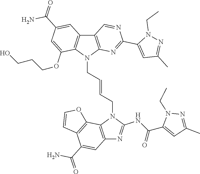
C12=C(N(CC=CCN3C4=C(C5=C3C(OCCCO)=CC(C(=O)N)=C5)C=NC(C3=CC(C)=NN3CC)=N4)C(NC(C3=CC(C)=NN3CC)=O)=N1)C1=C(C(C(=O)N)=C2)C=CO1
